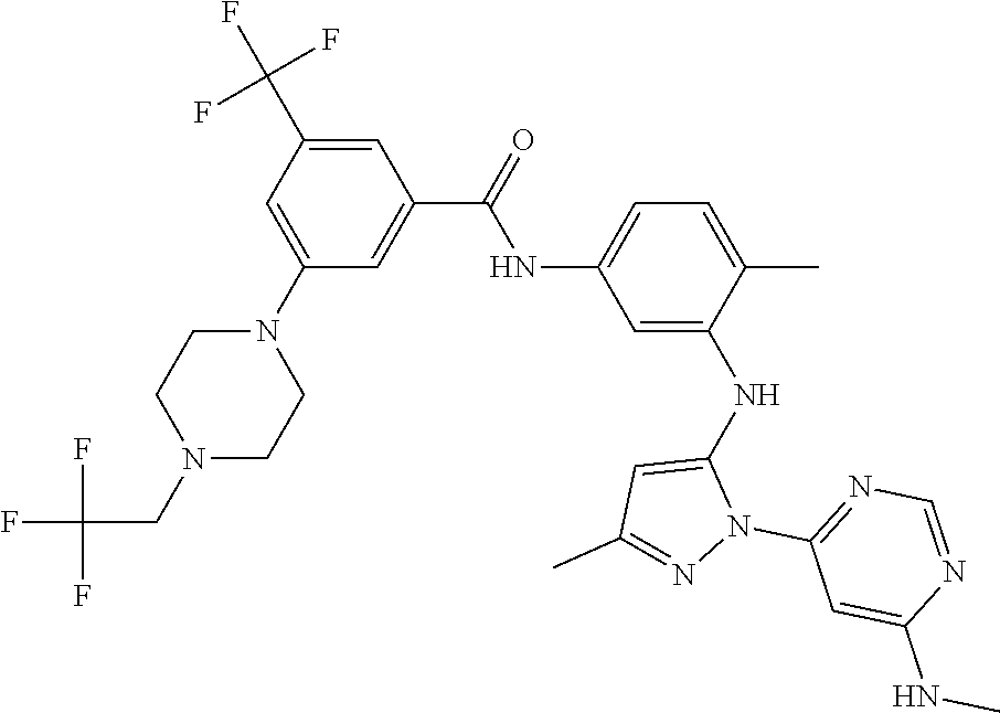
C1(NC(C2=CC(N3CCN(CC(F)(F)F)CC3)=CC(C(F)(F)F)=C2)=O)=CC=C(C)C(NC2=CC(C)=NN2C2=NC=NC(NC)=C2)=C1
